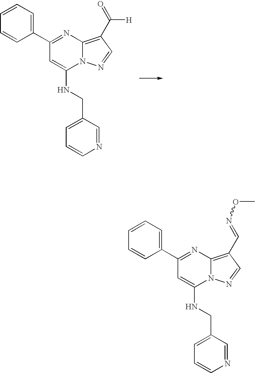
N12C(=C(C([H])=O)C=N1)N=C(C1=CC=CC=C1)C=C2NCC1=CC=CN=C1.N12C(=C(C=NOC)C=N1)N=C(C1=CC=CC=C1)C=C2NCC1=CC=CN=C1
